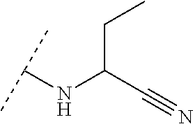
C(C(C#N)NC(C)C)C
